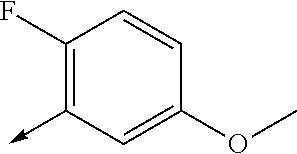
C1(F)=C(->C)C=C(OC)C=C1
